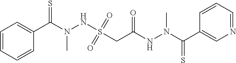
C(N(NC(=O)CS(NN(C(=S)C1=CC=CC=C1)C)(=O)=O)C)(=S)C1=CN=CC=C1
